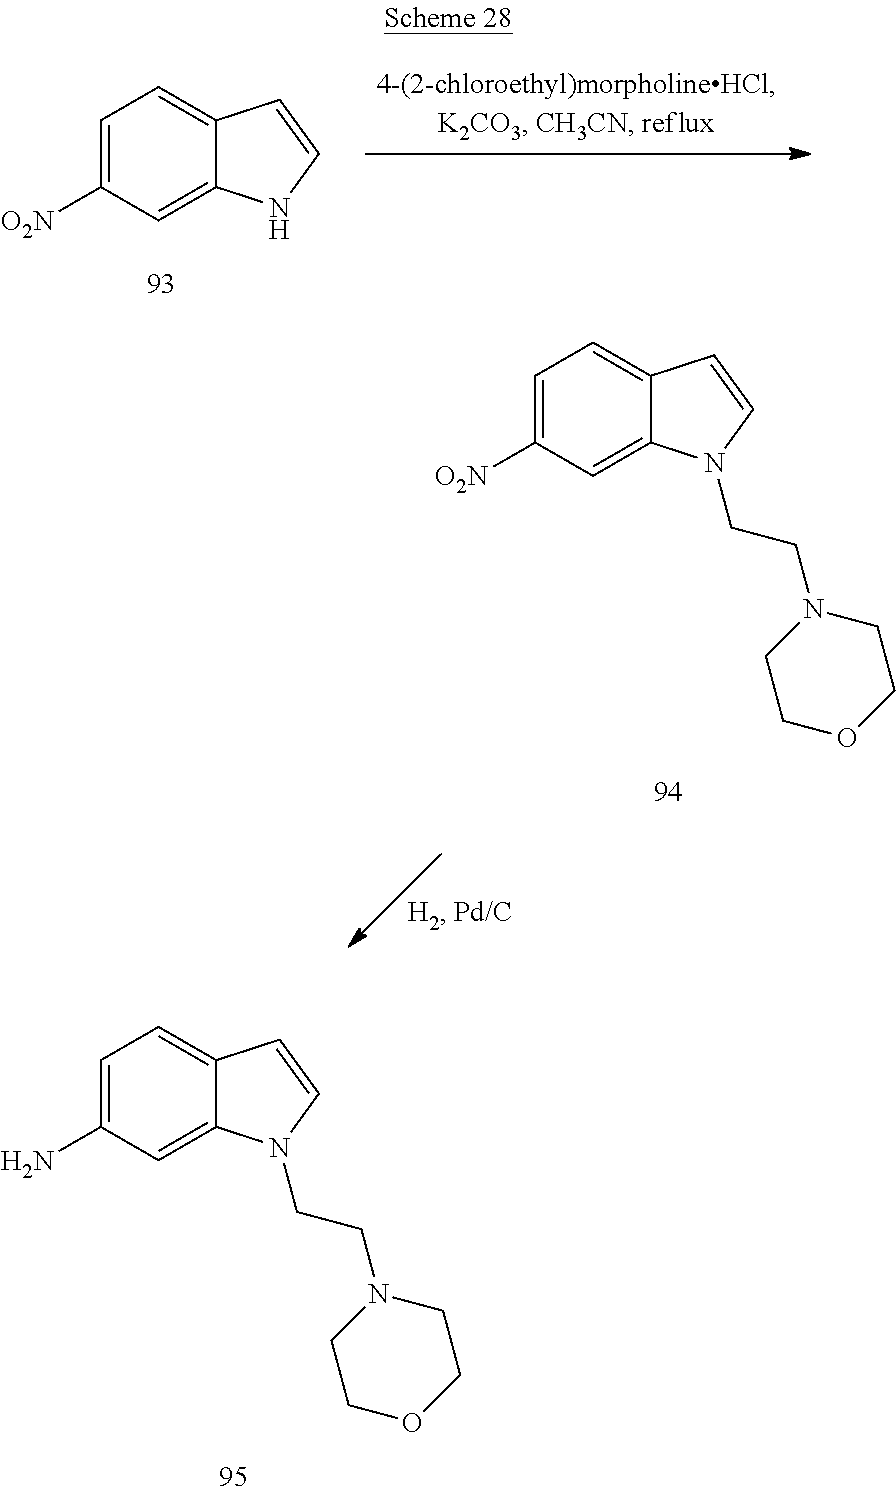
C1=C(N)C=C2C(=C1)C=CN2CCN1CCOCC1.C1=C([O2N])C=C2C(=C1)C=CN2CCN1CCOCC1.C1=C([O2N])C=C2C(=C1)C=CN2
